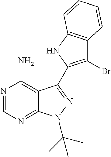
C12=C(N)N=CN=C1N(C(C)(C)C)N=C2C1=C(Br)C2=C(N1)C=CC=C2
